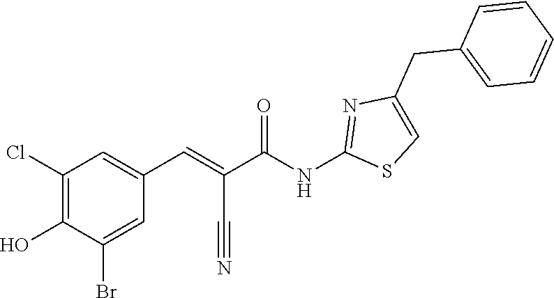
C1=C(CC2=CC=CC=C2)N=C(NC(C(=CC2=CC(Cl)=C(O)C(Br)=C2)C#N)=O)S1
